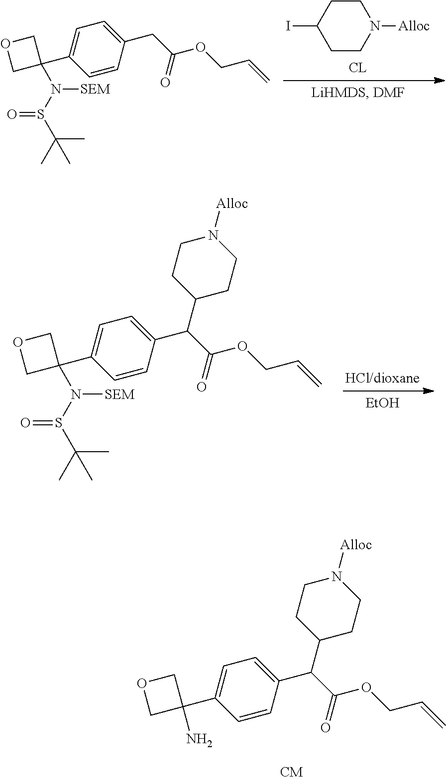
C1C(C2=CC=C(C(C(OCC=C)=O)C3CCN([Alloc])CC3)C=C2)(N(S(C(C)(C)C)=O)[SEM])CO1.[EtOH].C1C(C2=CC=C(CC(OCC=C)=O)C=C2)(N(S(C(C)(C)C)=O)[SEM])CO1.C1CN([Alloc])CCC1I.C1C(C2=CC=C(C(C(OCC=C)=O)C3CCN([Alloc])CC3)C=C2)(N)CO1
